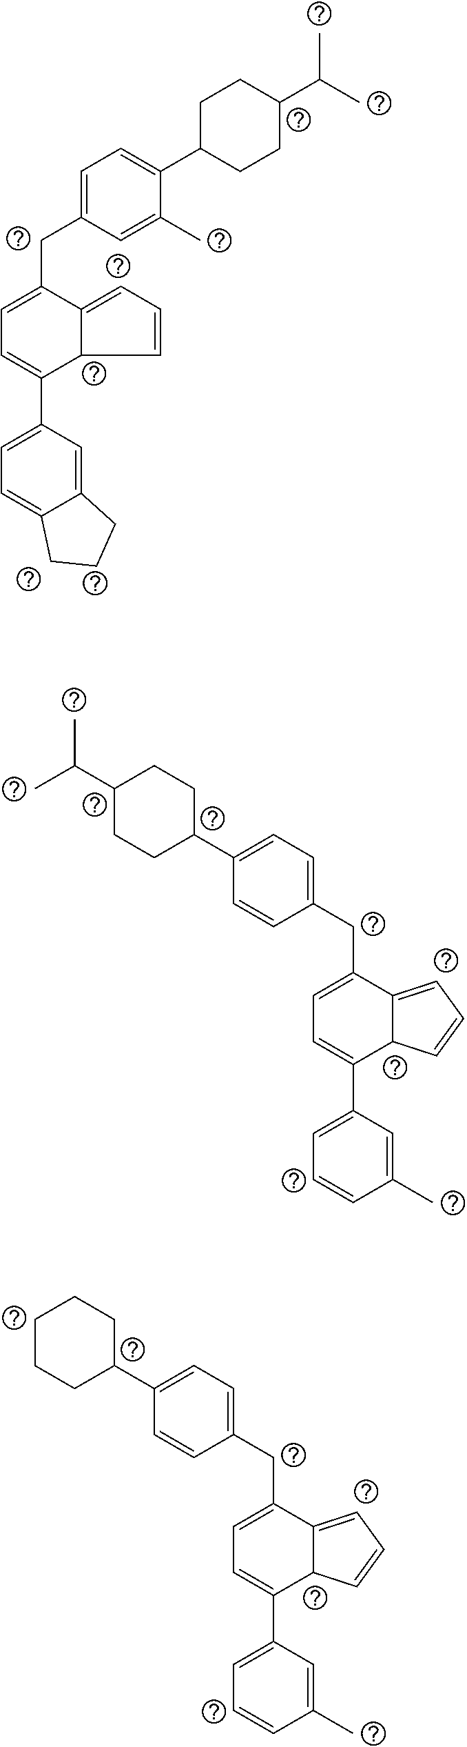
C1(C)=CC(CC2=CC=C(C3=CC=C4C(=C3)CCC4)C3C2=CC=C3)=CC=C1C1CCC(C(C)C)CC1.C1C(C2=CC=C(CC3=CC=C(C4=CC=CC(C)=C4)C4C3=CC=C4)C=C2)CCC(C(C)C)C1.C1C(C2=CC=C(CC3=CC=C(C4=CC=CC(C)=C4)C4C3=CC=C4)C=C2)CCCC1
